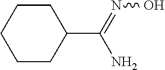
C(C1CCCCC1)(=NO)N
